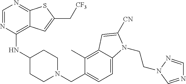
C1=NC(NC2CCN(CC3=CC=C4C(=C3C)C=C([CN])N4CCN3N=CN=C3)CC2)=C2C(=N1)SC(C[CF3])=C2
